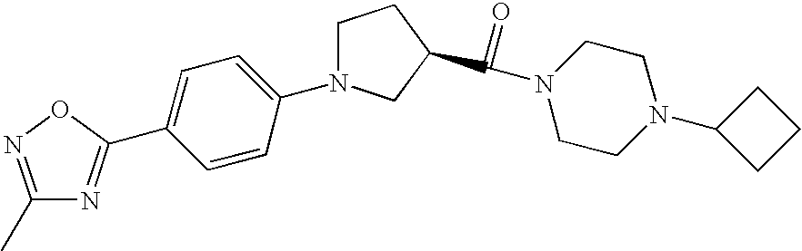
C1(C)=NOC(C2=CC=C(N3CCC(C(N4CCN(C5CCC5)CC4)=O)C3)C=C2)=N1
